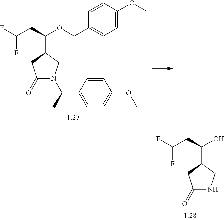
C1(=O)N(C(C)C2=CC=C(OC)C=C2)CC(C(CC(F)F)OCC2=CC=C(OC)C=C2)C1.C1(=O)NCC(C(CC(F)F)O)C1
